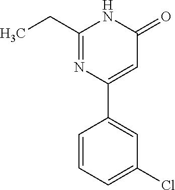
C1=C(C2=CC(Cl)=CC=C2)N=C(CC)NC1=O
